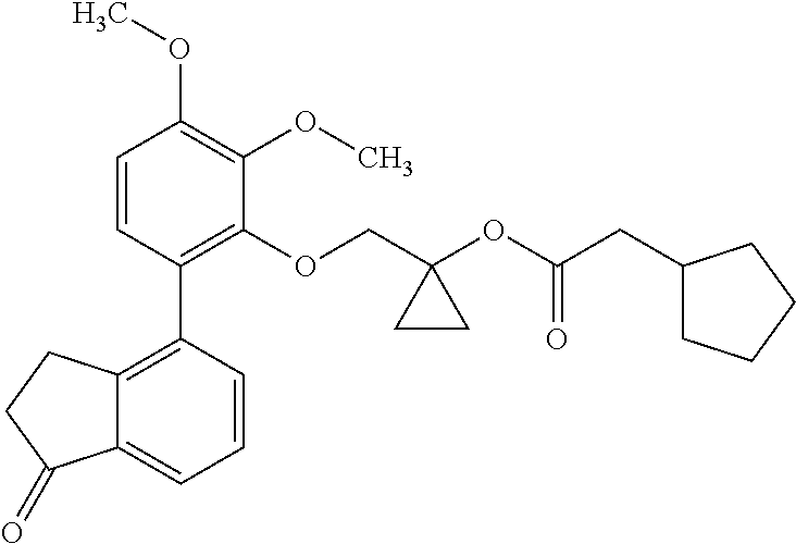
C1=CC(C2=C3C(=CC=C2)C(=O)CC3)=C(OCC2(OC(CC3CCCC3)=O)CC2)C(OC)=C1OC
